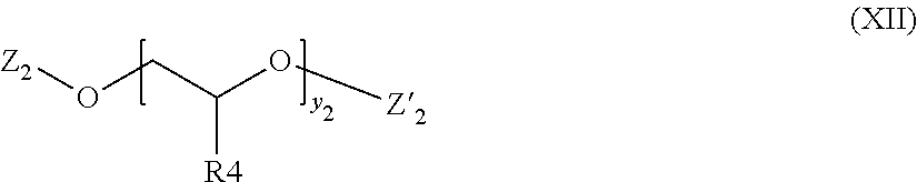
[Z2]OCC([R4])O[Z2]
